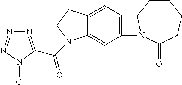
N1=C(C(=O)N2C3=CC(N4CCCCCC4=O)=CC=C3CC2)N([G])N=N1
